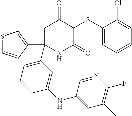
C1C(C2=CSC=C2)(C2=CC=CC(NC3=CC(C)=C(F)N=C3)=C2)NC(=O)C(SC2=CC=CC=C2Cl)C1=O
